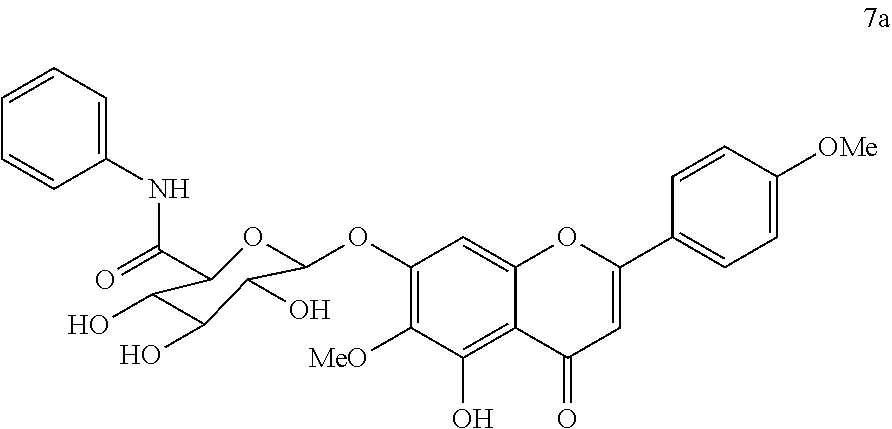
C1(OC2OC(C(=O)NC3=CC=CC=C3)C(O)C(O)C2O)=C([MeO])C(O)=C2C(=C1)OC(C1=CC=C([OMe])C=C1)=CC2=O
